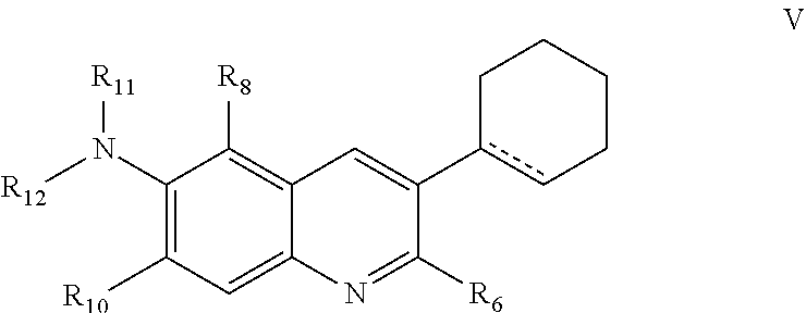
C1(N([R12])[R11])=C([R10])C=C2C(=C1[R8])C=C(c1cCCCC1)C([R6])=N2
